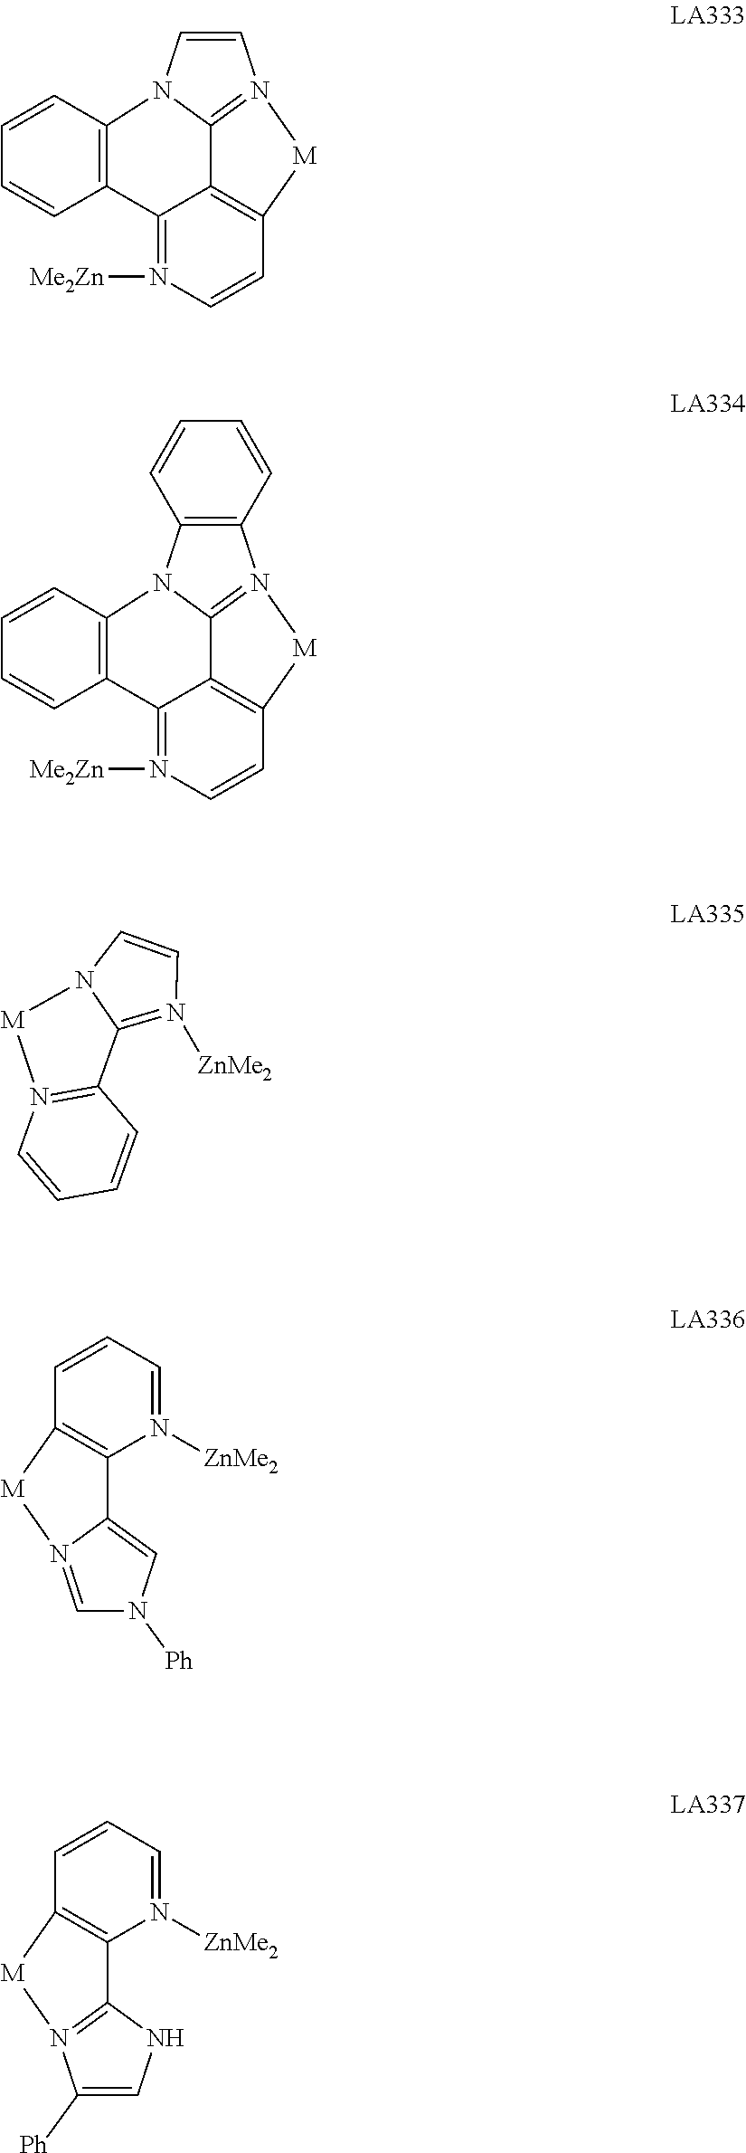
N1([Me2Zn])=C2C3=C(C=C1)[M]N1=C3N(C=C1)C1=C2C=CC=C1.N1([Me2Zn])=C2C3=C(C=C1)[M]N1=C3N(C3=C1C=CC=C3)C1=C2C=CC=C1.C1=CC=CC2=N1[M]N1C2=N([ZnMe2])C=C1.C1=N([ZnMe2])C2=C(C=C1)[M]N1=CN([Ph])C=C21.C1=N([ZnMe2])C2=C(C=C1)[M]N1=C2NC=C1[Ph]
